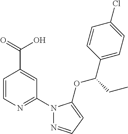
C1=CN=C(N2N=CC=C2OC(C2=CC=C(Cl)C=C2)CC)C=C1C(=O)O
